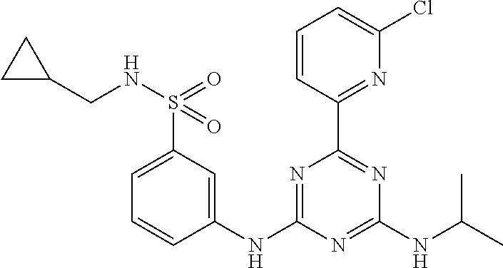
C1(NC2=NC(C3=NC(Cl)=CC=C3)=NC(NC(C)C)=N2)=CC(S(NCC2CC2)(=O)=O)=CC=C1
